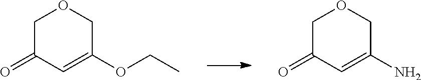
C1C(=O)C=C(OCC)CO1.C1C(=O)C=C(N)CO1
